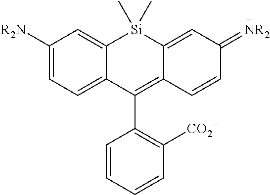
C1([R2N])=CC=C2C(=C1)[Si](C)(C)C1=CC(=[NR2])C=CC1=C2C1=C([CO2-])C=CC=C1
